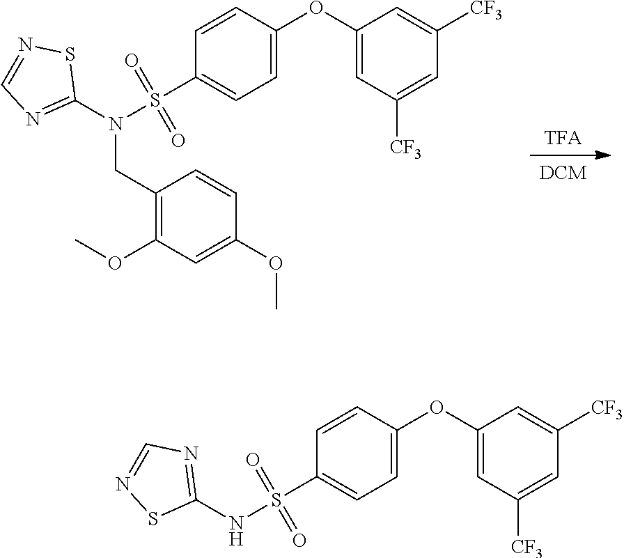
[DCM].[TFA].C1(N(S(C2=CC=C(OC3=CC([CF3])=CC([CF3])=C3)C=C2)(=O)=O)CC2=C(OC)C=C(OC)C=C2)=NC=NS1.C1(NS(C2=CC=C(OC3=CC([CF3])=CC([CF3])=C3)C=C2)(=O)=O)=NC=NS1
